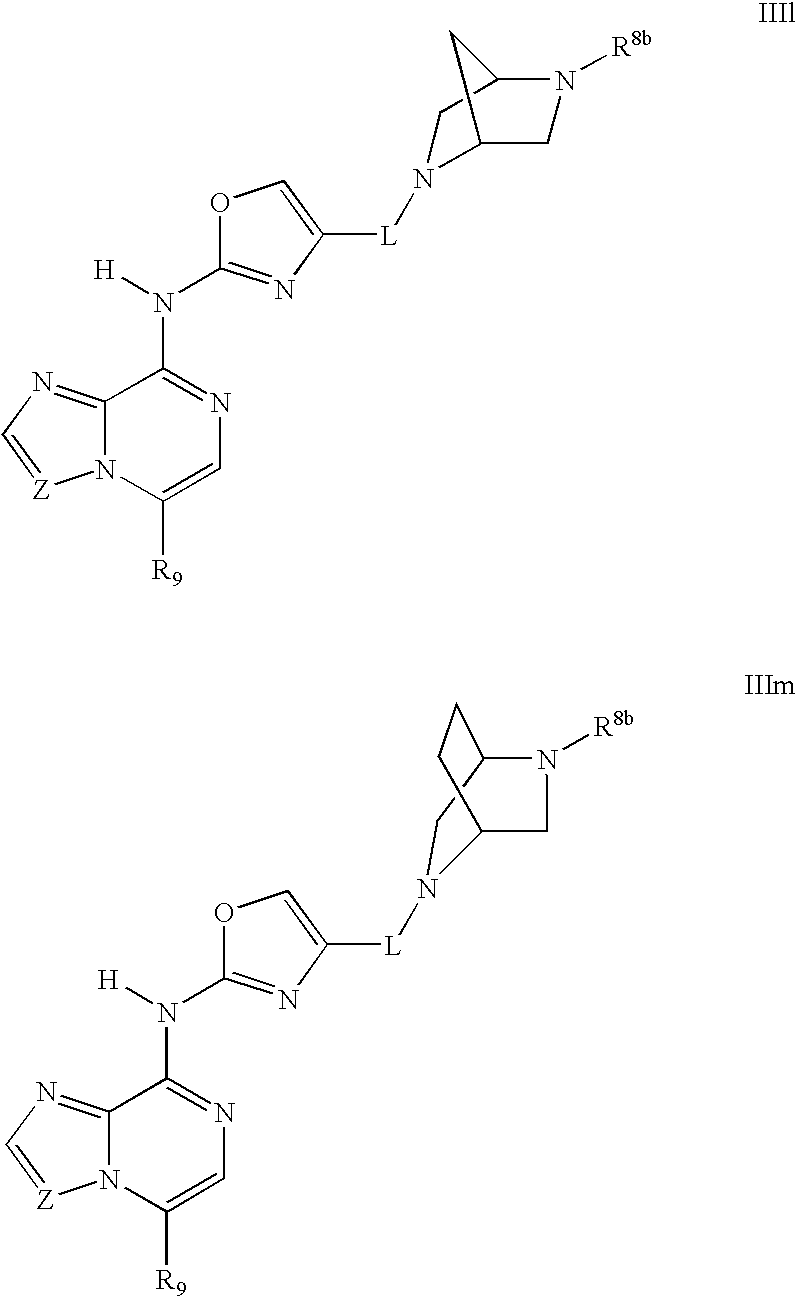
O1C(N([H])C2=NC=C([R9])N3C2=NC=[Z]3)=NC([L]N2C3CN([R8b])C(C2)C3)=C1.O1C(N([H])C2=NC=C([R9])N3C2=NC=[Z]3)=NC([L]N2CC3CCC2CN3[R8b])=C1
